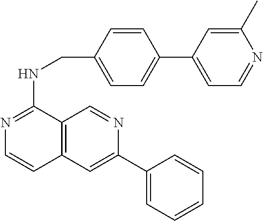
C1=CC(C2=CC3=C(C=N2)C(NCC2=CC=C(C4=CC=NC(C)=C4)C=C2)=NC=C3)=CC=C1
